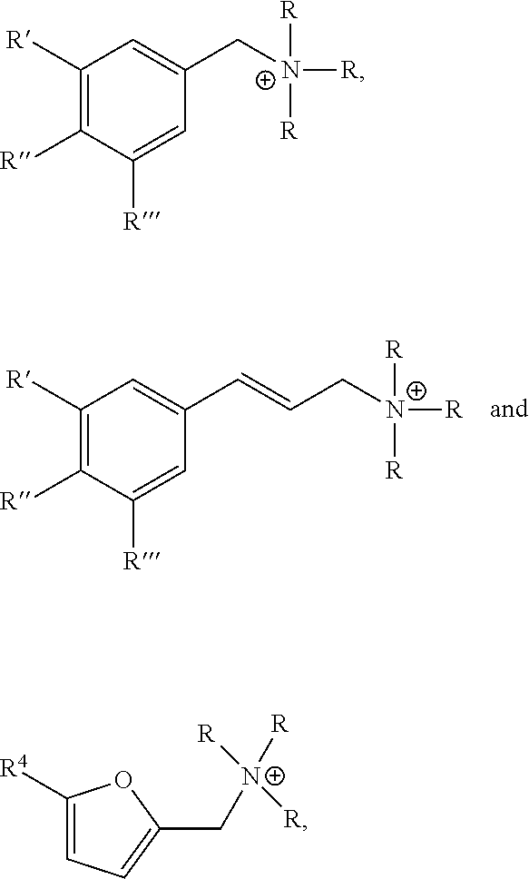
C1([R])=C([R])C([R])=CC(C=CC[N+]([R])([R])[R])=C1.C1([R])=C([R])C([R])=CC(C[N+]([R])([R])[R])=C1.C([N+]([R])([R])[R])C1=CC=C([R4])O1
